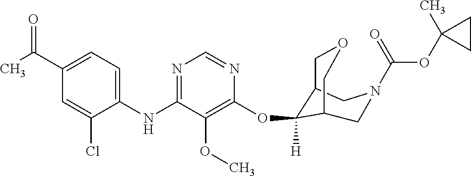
C1(NC2=NC=NC(OC3([H])C4COCC3CN(C(OC3(C)CC3)=O)C4)=C2OC)=CC=C(C(C)=O)C=C1Cl
